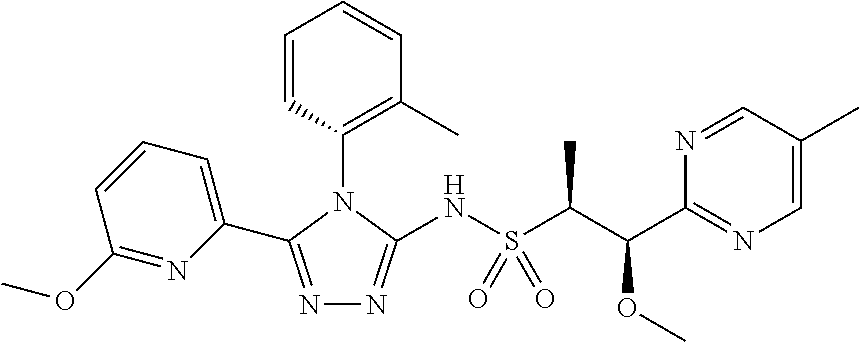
N1=C(C2=CC=CC(OC)=N2)N(C2=C(C)C=CC=C2)C(NS(C(C)C(OC)C2=NC=C(C)C=N2)(=O)=O)=N1
